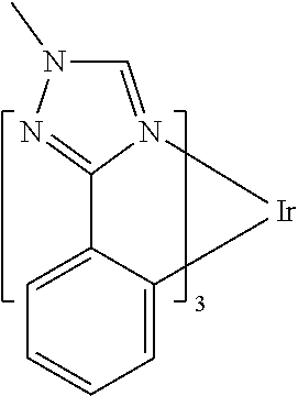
C12=NN(C)C=N1[Ir]C1=CC=CC=C21
